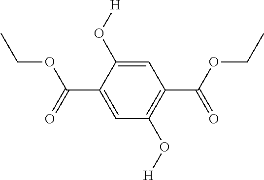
C1=C(O[H])C(C(=O)OCC)=CC(O[H])=C1C(OCC)=O
